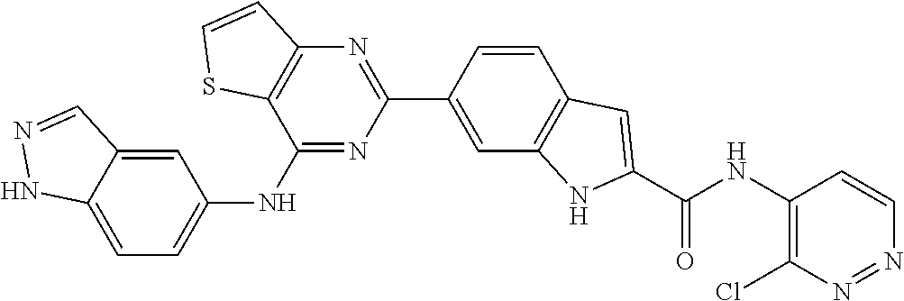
C1=C2C(=CC(NC3=NC(C4=CC5=C(C=C4)C=C(C(NC4=C(Cl)N=NC=C4)=O)N5)=NC4=C3SC=C4)=C1)C=NN2
